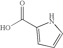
C1=C(C(O)=O)NC=C1
